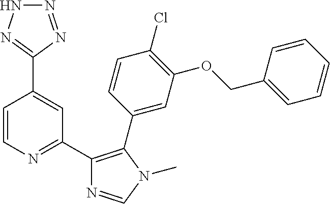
C1(C2=NC=CC(C3=NNN=N3)=C2)=C(C2=CC(OCC3=CC=CC=C3)=C(Cl)C=C2)N(C)C=N1
